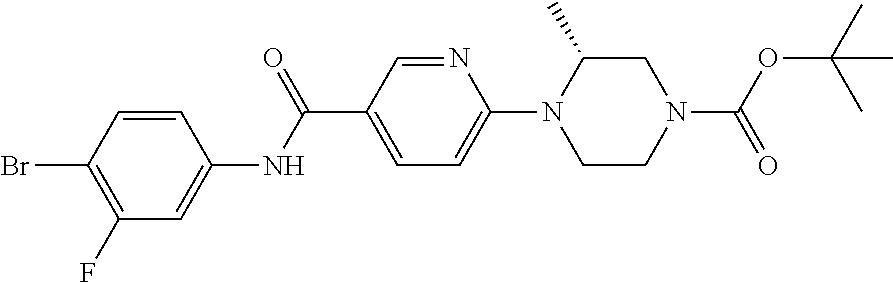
BrC1=C(F)C=C(NC(C2=CC=C(N3CCN(C(OC(C)(C)C)=O)CC3C)N=C2)=O)C=C1
